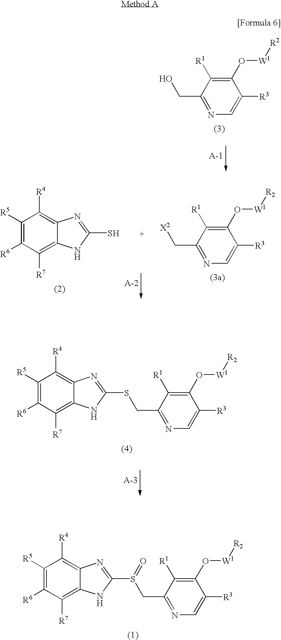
C1(CO)=NC=C([R3])C(O[W1][R2])=C1[R1].C1([R5])=C([R6])C([R7])=C2C(=C1[R4])N=C(S)N2.C1(C[X2])=NC=C([R3])C(O[W1][R2])=C1[R1].C1([R5])=C([R6])C([R7])=C2C(=C1[R4])N=C(S(CC1=NC=C([R3])C(O[W1][R2])=C1[R1])=O)N2.C1([R5])=C([R6])C([R7])=C2C(=C1[R4])N=C(SCC1=NC=C([R3])C(O[W1][R2])=C1[R1])N2
